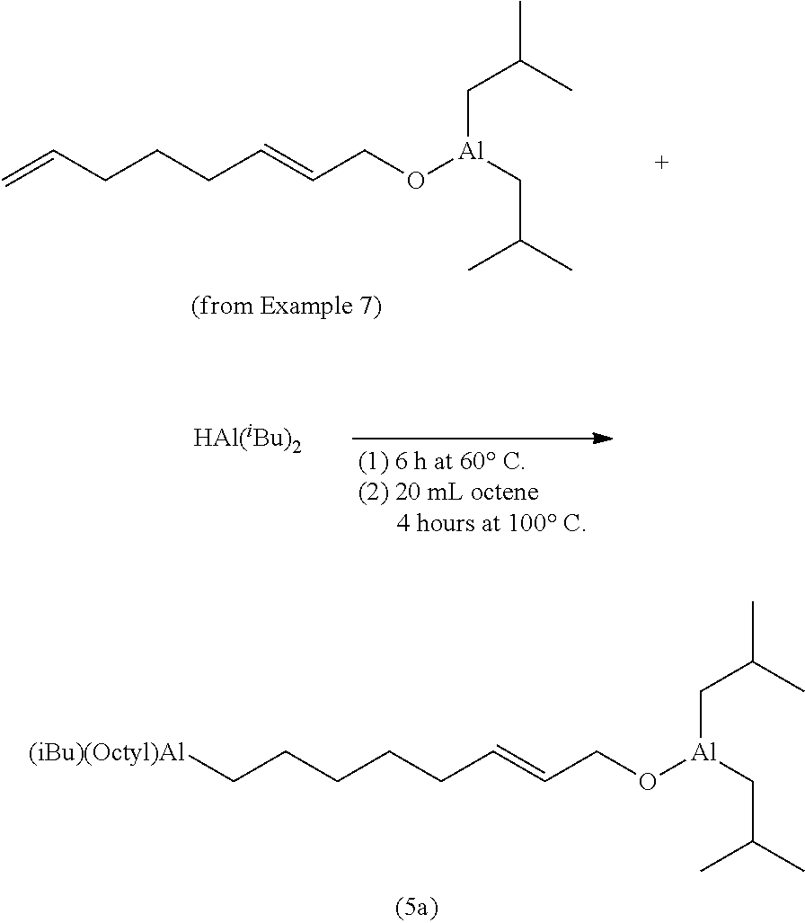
C=CCCCC=CCO[Al](CC(C)C)CC(C)C.[HAl(iBu)2].C(CCCCC=CCO[Al](CC(C)C)CC(C)C)[(iBu)(Octyl)Al]
